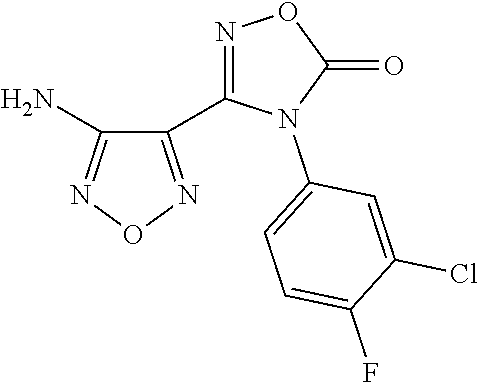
C1(C2=NOC(=O)N2C2=CC=C(F)C(Cl)=C2)=NON=C1N
